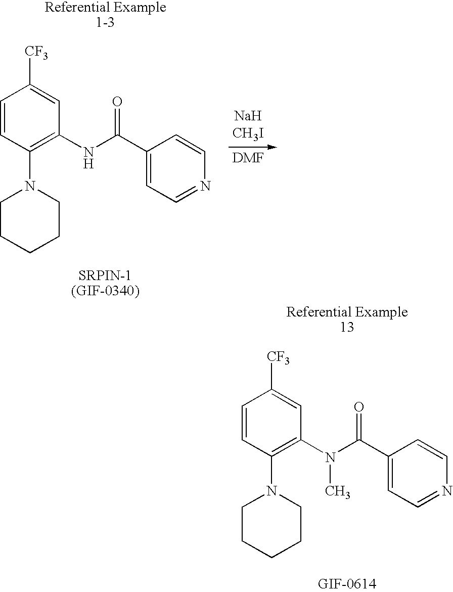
[NaHCH3I].[DMF].C1=CC(N2CCCCC2)=C(NC(C2=CC=NC=C2)=O)C=C1[CF3].C1=CC(N2CCCCC2)=C(N(C(C2=CC=NC=C2)=O)C)C=C1[CF3]
